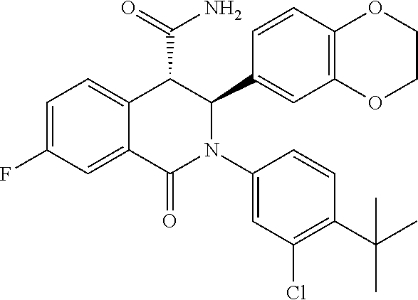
C1=C2C(=CC=C1F)C(C(=O)N)C(C1=CC3=C(C=C1)OCCO3)N(C1=CC(Cl)=C(C(C)(C)C)C=C1)C2=O
